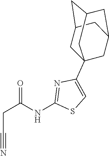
S1C=C(C23CC4CC(CC(C2)C4)C3)N=C1NC(CC#N)=O
